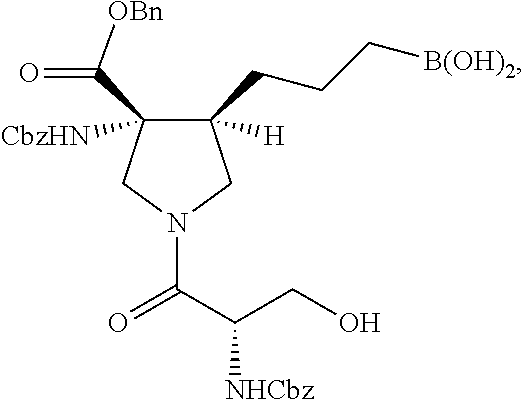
C1(CCC[B(OH)2])([H])C(C([OBn])=O)([CbzHN])CN(C(C(CO)[NHCbz])=O)C1
